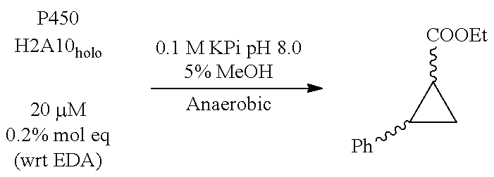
C1([Ph])CC1[COOEt]
